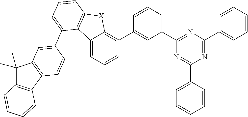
N1=C(C2=CC=CC=C2)N=C(C2=CC=CC(C3=C4C(=CC=C3)C3=C([X]4)C=CC=C3C3=CC4=C(C=C3)C3=C(C4(C)C)C=CC=C3)=C2)N=C1C1=CC=CC=C1
